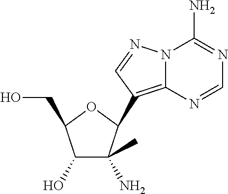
C1(O)C(N)(C)C(C2=C3N(C(N)=NC=N3)N=C2)OC1CO
